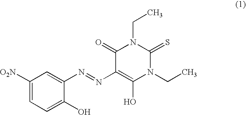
C1([O2N])=CC=C(O)C(N=NC2=C(O)N(CC)C(=S)N(CC)C2=O)=C1
